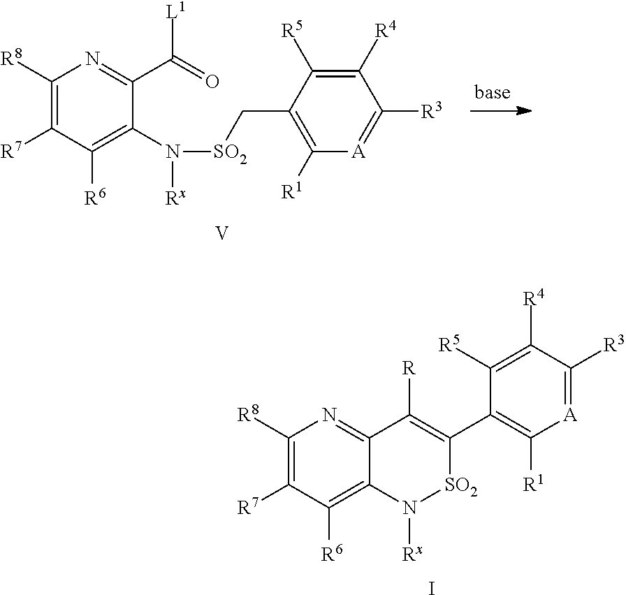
C1([R8])=C([R7])C([R6])=C(N([Rx])[SO2]CC2=C([R1])[A]=C([R3])C([R4])=C2[R5])C(C(=O)[L1])=N1.[V].C1([R8])=C([R7])C([R6])=C2C(=N1)C([R])=C(C1=C([R1])[A]=C([R3])C([R4])=C1[R5])[SO2]N2[Rx].I
